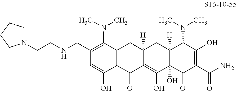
C1=C(O)C2=C(C(N(C)C)=C1CNCCN1CCCC1)CC1([H])C(=C(O)C3(O)C([H])(C1)C(N(C)C)C(O)=C(C(N)=O)C3=O)C2=O
